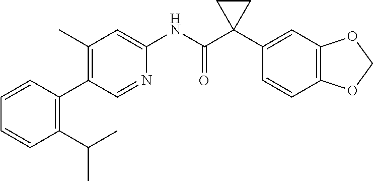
C1(C)=C(C2=C(C(C)C)C=CC=C2)C=NC(NC(C2(C3=CC4=C(C=C3)OCO4)CC2)=O)=C1
